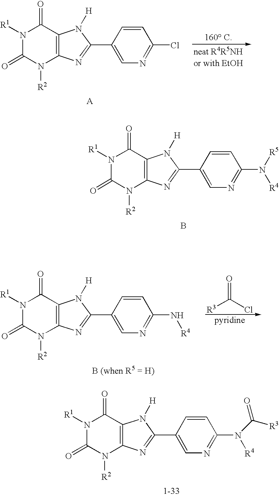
N1([R1])C(=O)N([R2])C2=C(C1=O)N([H])C(C1=CN=C(Cl)C=C1)=N2.N1([R1])C(=O)N([R2])C2=C(C1=O)N([H])C(C1=CN=C(N([R5])[R4])C=C1)=N2.B.N1([R1])C(=O)N([R2])C2=C(C1=O)N([H])C(C1=CN=C(N[R4])C=C1)=N2.[B (when R5 = H)].O=C(Cl)[R3].[1-33].N1([R1])C(=O)N([R2])C2=C(C1=O)N([H])C(C1=CN=C(N([R4])C([R3])=O)C=C1)=N2
